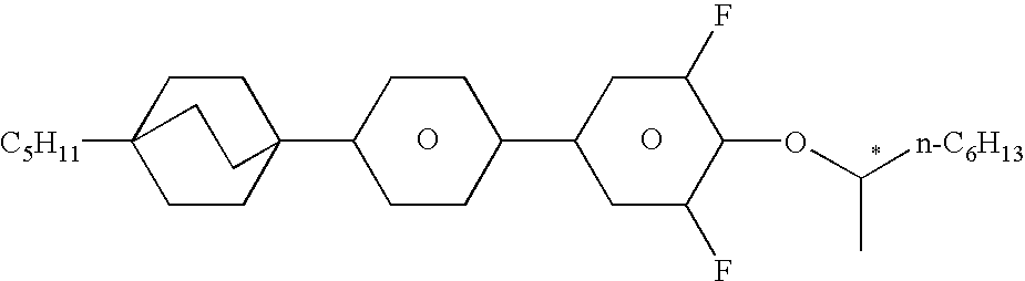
O.O.C12([C5H11])CCC(C3CCC(C4CC(F)C(OC([n-C6H13])C)C(F)C4)CC3)(CC1)CC2
